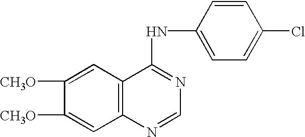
C1([CH3O])=CC2=C(C=C1[CH3O])C(NC1=CC=C(Cl)C=C1)=NC=N2
